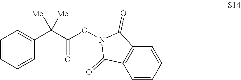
C1=CC=CC(C(C(ON2C(=O)C3=C(C2=O)C=CC=C3)=O)([Me])[Me])=C1
